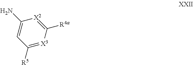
[X2]1=C([R4a])[X3]=C([R5])C=C1N
